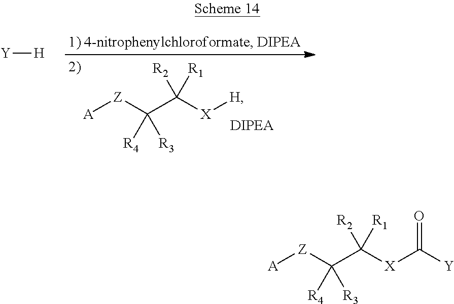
[Y][H].[A][Z]C(C([X][H])([R2])[R1])([R4])[R3].[A][Z]C(C([X]C([Y])=O)([R2])[R1])([R4])[R3]
